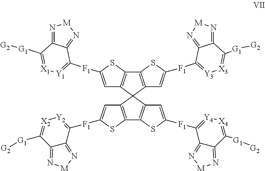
N1=C2C(=N[M]1)C([F1]C1=CC3=C(C4=C(C35C3=C(C6=C5C=C([F1]C5=[Y4][X4]=C([G1][G2])C7=N[M]N=C75)S6)SC([F1]C5=[Y2][X2]=C([G1][G2])C6=N[M]N=C65)=C3)C=C([F1]C3=[Y3][X3]=C([G1][G2])C5=N[M]N=C53)S4)S1)=[Y1][X1]=C2[G1][G2]
